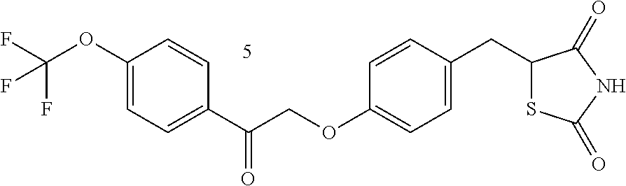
C1(OC(F)(F)F)=CC=C(C(COC2=CC=C(CC3SC(=O)NC3=O)C=C2)=O)C=C1
